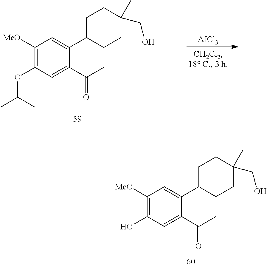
[AICl3].C1([MeO])=C(OC(C)C)C=C(C(=O)C)C(C2CCC(CO)(C)CC2)=C1.C1([MeO])=C(O)C=C(C(=O)C)C(C2CCC(CO)(C)CC2)=C1
